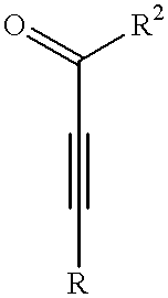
C(C#C[R])(=O)[R2]
